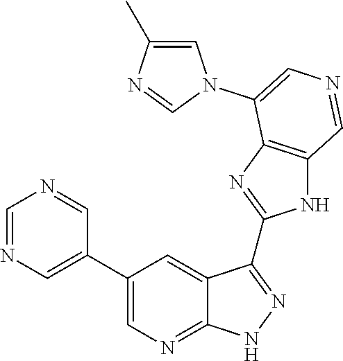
C1=NC=C(C2=CN=C3C(=C2)C(C2=NC4=C(N2)C=NC=C4N2C=C(C)N=C2)=NN3)C=N1
